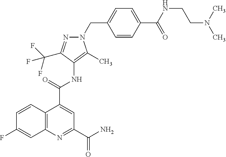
N1=C(C(F)(F)F)C(NC(C2=CC(C(N)=O)=NC3=C2C=CC(F)=C3)=O)=C(C)N1CC1=CC=C(C(NCCN(C)C)=O)C=C1
